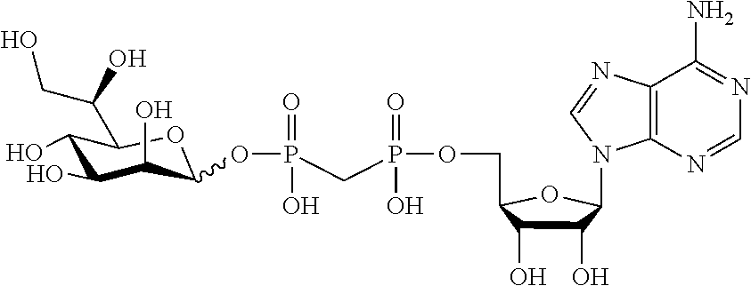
C1(O)C(O)C(O)C(OP(O)(=O)CP(OCC2C(O)C(O)C(N3C4=C(N=C3)C(N)=NC=N4)O2)(O)=O)OC1C(CO)O
